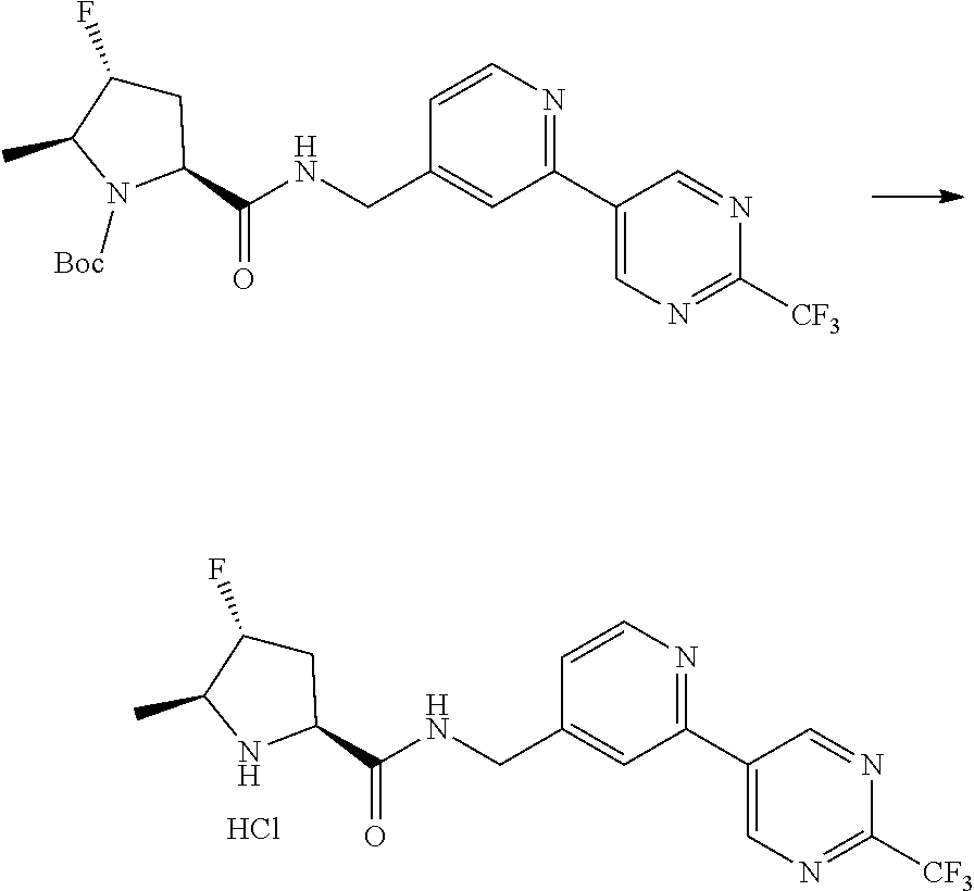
C1C(F)C(C)N([Boc])C1C(NCC1=CC(C2=CN=C([CF3])N=C2)=NC=C1)=O.C1C(F)C(C)NC1C(NCC1=CC(C2=CN=C([CF3])N=C2)=NC=C1)=O.Cl
